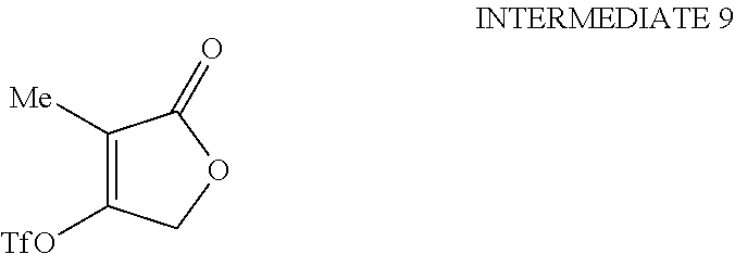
C1([Me])=C([TfO])COC1=O
